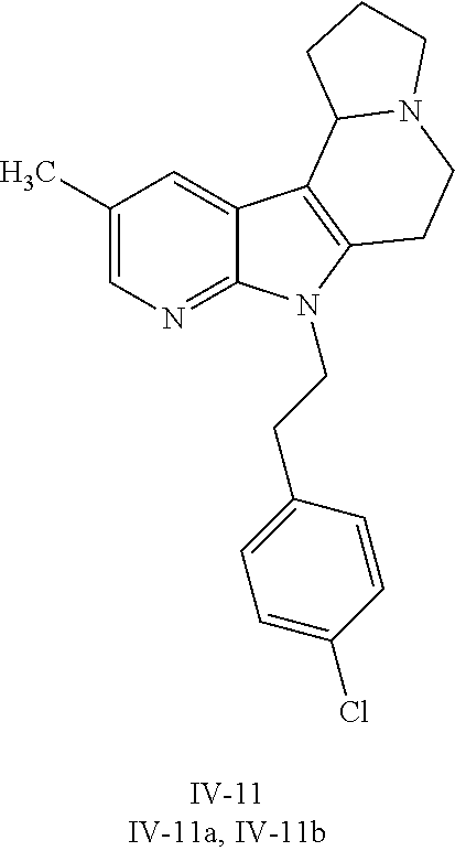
C1(C)=CN=C2C(=C1)C1=C(N2CCC2=CC=C(Cl)C=C2)CCN2C1CCC2
